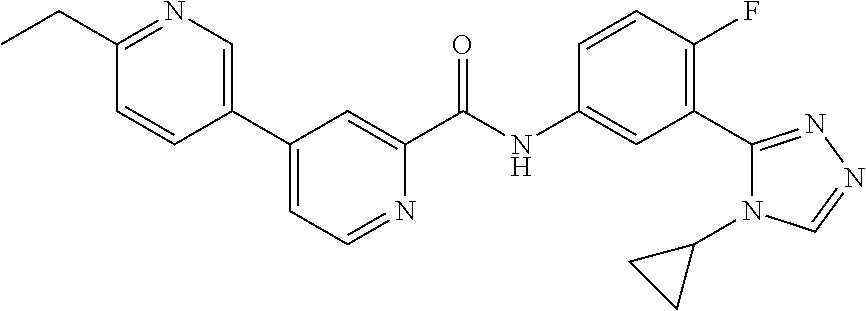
C1(C2=CN=C(CC)C=C2)=CC=NC(C(NC2=CC(C3=NN=CN3C3CC3)=C(F)C=C2)=O)=C1
